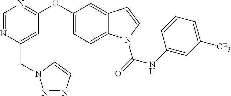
C1=NC(CN2N=NC=C2)=CC(OC2=CC=C3C(=C2)C=CN3C(=O)NC2=CC([CF3])=CC=C2)=N1
